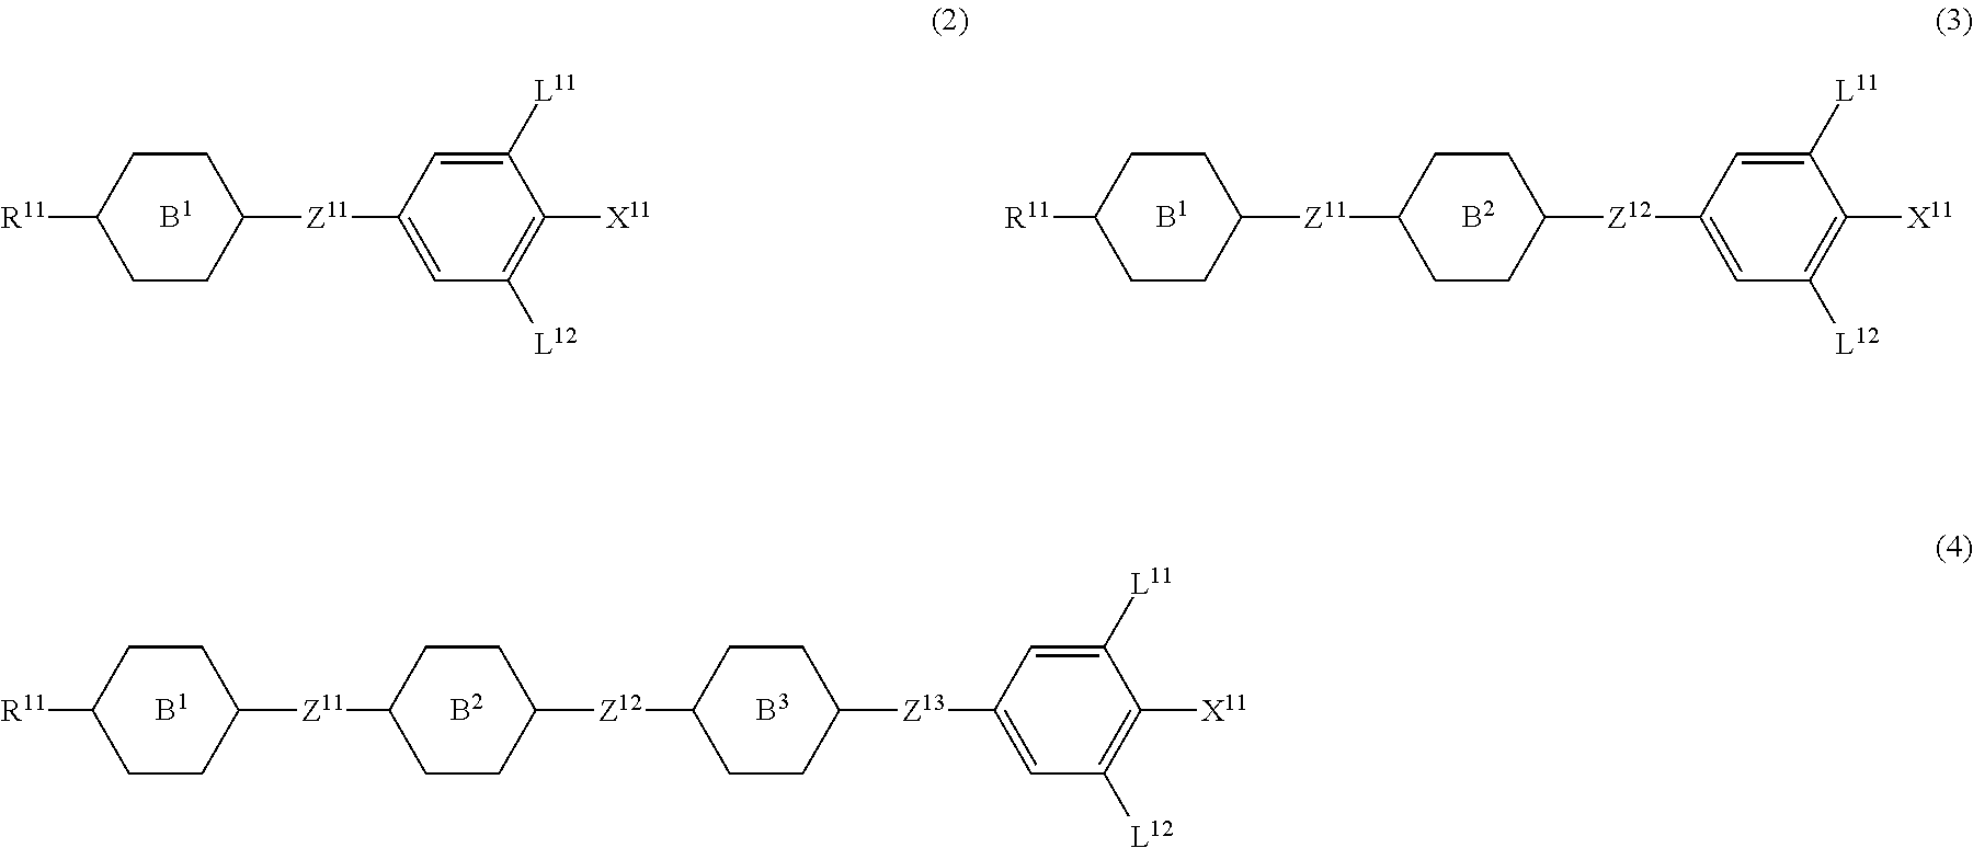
[R11]C1CCC([Z11]C2=CC([L12])=C([X11])C([L11])=C2)CC1.[R11]C1CCC([Z11]C2CCC([Z12]C3=CC([L12])=C([X11])C([L11])=C3)CC2)CC1.C1CC([R11])CCC1[Z11]C1CCC([Z12]C2CCC([Z13]C3=CC([L12])=C([X11])C([L11])=C3)CC2)CC1
